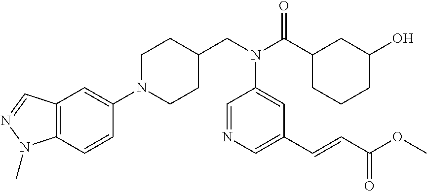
N1(C2=CC3=C(C=C2)N(C)N=C3)CCC(CN(C(C2CC(O)CCC2)=O)C2=CC(C=CC(OC)=O)=CN=C2)CC1
